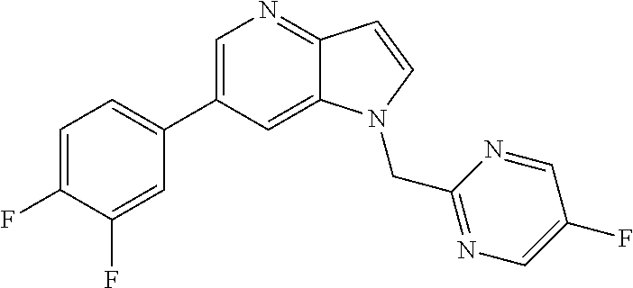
C1=C(C2=CC=C(F)C(F)=C2)C=C2C(=N1)C=CN2CC1=NC=C(F)C=N1
